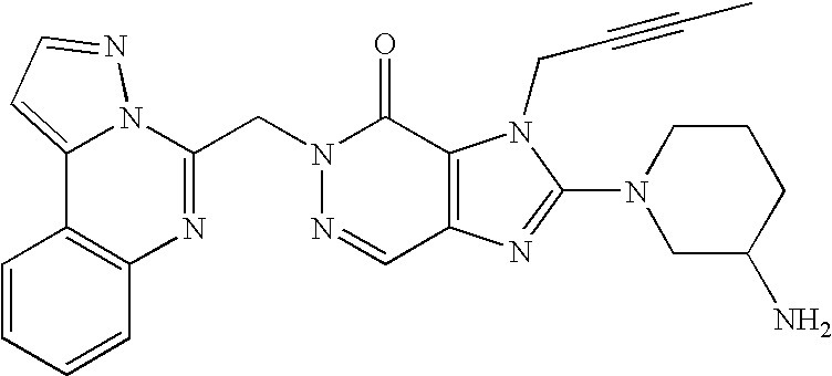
N1=CC2=C(C(=O)N1CC1=NC3=C(C4=CC=NN14)C=CC=C3)N(CC#CC)C(N1CC(N)CCC1)=N2
